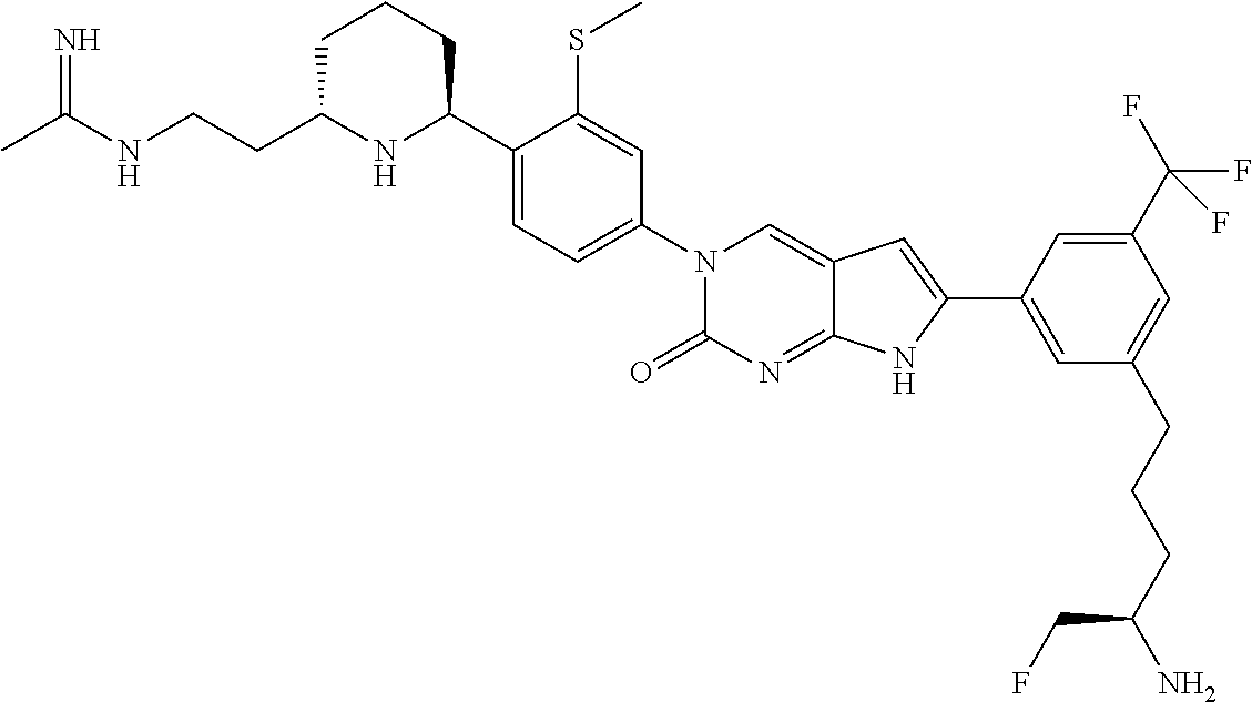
CC(NCCC1NC(C2=CC=C(N3C(=O)N=C4C(=C3)C=C(C3=CC(CCCC(N)CF)=CC(C(F)(F)F)=C3)N4)C=C2SC)CCC1)=N
